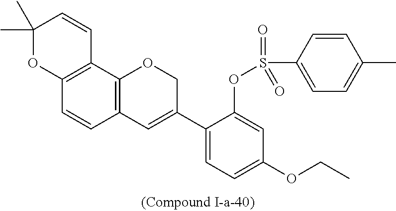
C12=C(C3=C(C=C1)C=C(C1=CC=C(OCC)C=C1OS(C1=CC=C(C)C=C1)(=O)=O)CO3)C=CC(C)(C)O2
